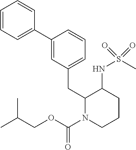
C1=CC=C(C2=CC(CC3C(NS(C)(=O)=O)CCCN3C(=O)OCC(C)C)=CC=C2)C=C1
